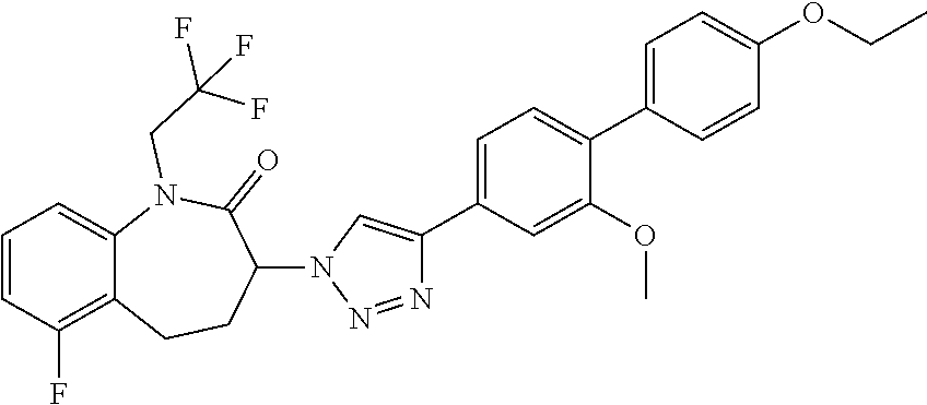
C1=C2C(=C(F)C=C1)CCC(N1C=C(C3=CC=C(C4=CC=C(OCC)C=C4)C(OC)=C3)N=N1)C(=O)N2CC(F)(F)F
